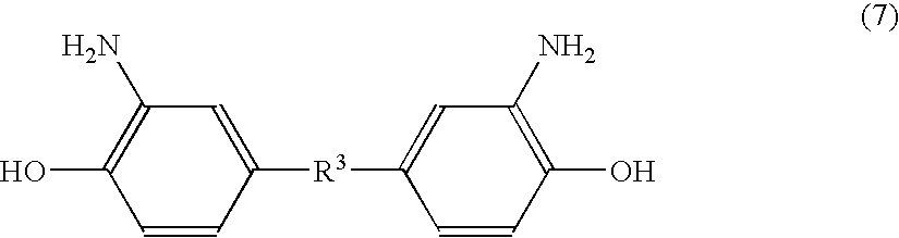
C1=CC(O)=C(N)C=C1[R3]C1=CC(N)=C(O)C=C1
